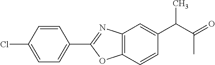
ClC1=CC=C(C2=NC3=C(O2)C=CC(C(C(=O)C)C)=C3)C=C1
